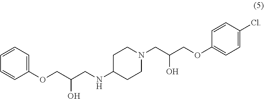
C1(OCC(CNC2CCN(CC(COC3=CC=C(Cl)C=C3)O)CC2)O)=CC=CC=C1
